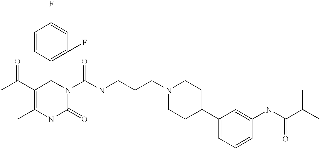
C1(F)=CC(F)=C(C2C(C(C)=O)=C(C)NC(=O)N2C(=O)NCCCN2CCC(C3=CC=CC(NC(C(C)C)=O)=C3)CC2)C=C1
